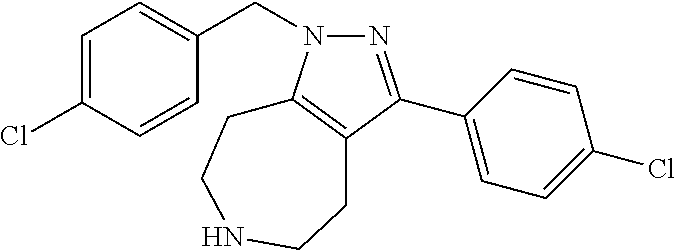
N1=C(C2=CC=C(Cl)C=C2)C2=C(N1CC1=CC=C(Cl)C=C1)CCNCC2
